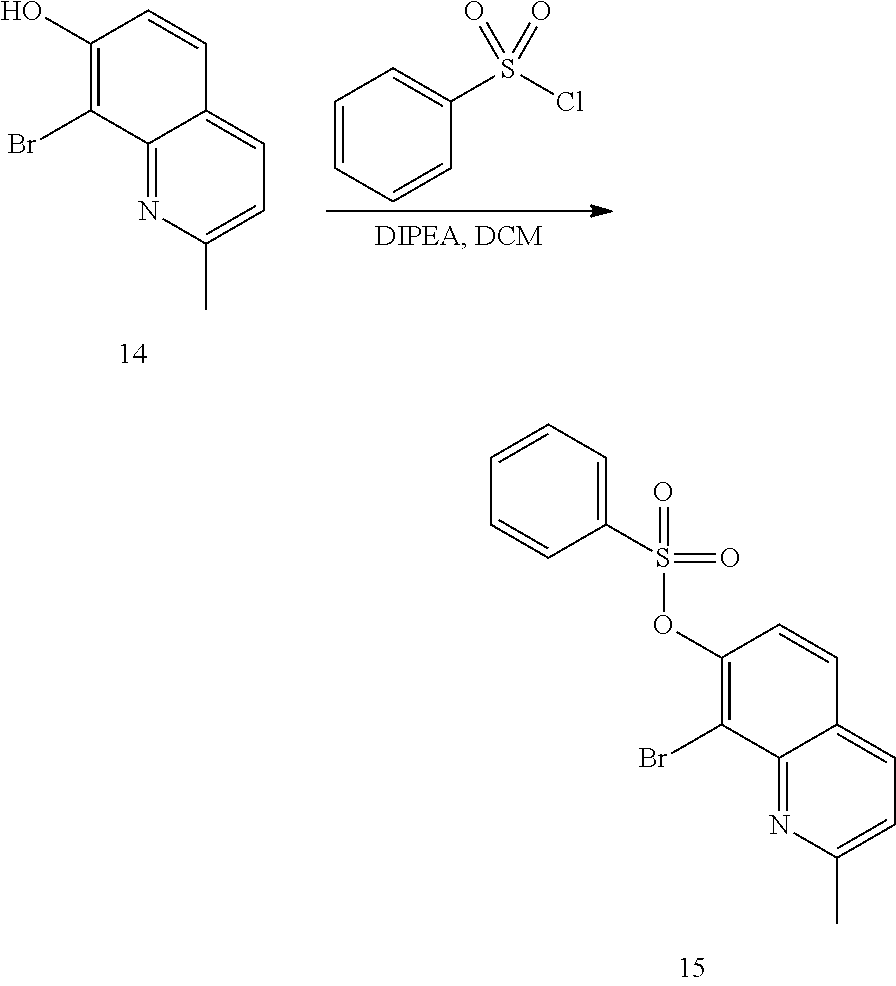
C12=NC(C)=CC=C1C=CC(OS(C1=CC=CC=C1)(=O)=O)=C2Br.C1=CC=CC(S(Cl)(=O)=O)=C1.C12=NC(C)=CC=C1C=CC(O)=C2Br
